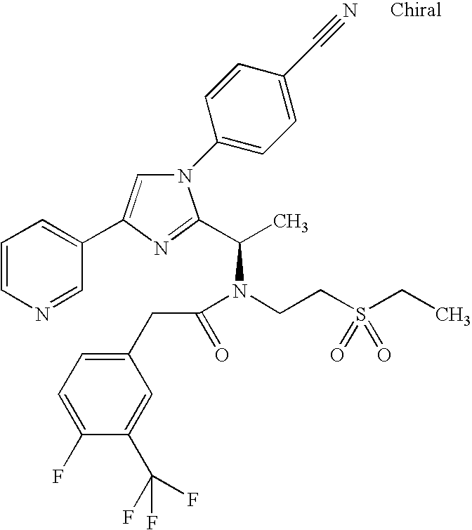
C1=CN=CC(C2=CN(C3=CC=C(C#N)C=C3)C(C(C)N(CCS(CC)(=O)=O)C(CC3=CC=C(F)C(C(F)(F)F)=C3)=O)=N2)=C1
